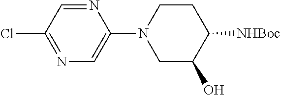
N1=C(Cl)C=NC(N2CC(O)C([NHBoc])CC2)=C1
